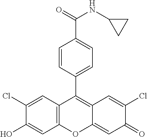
C12=C(C=C(Cl)C(O)=C1)C(C1=CC=C(C(=O)NC3CC3)C=C1)=C1C(=CC(=O)C(Cl)=C1)O2
